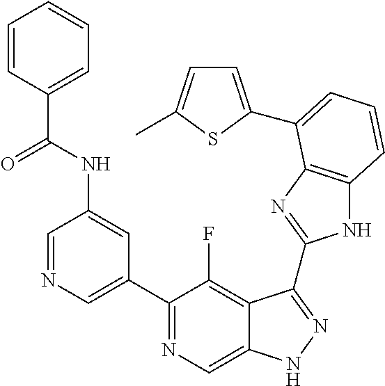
C1=NC=C(C2=NC=C3C(=C2F)C(C2=NC4=C(N2)C=CC=C4C2=CC=C(C)S2)=NN3)C=C1NC(C1=CC=CC=C1)=O
